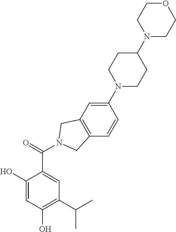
C1(O)=CC(O)=C(C(C)C)C=C1C(=O)N1CC2=C(C=CC(N3CCC(N4CCOCC4)CC3)=C2)C1
